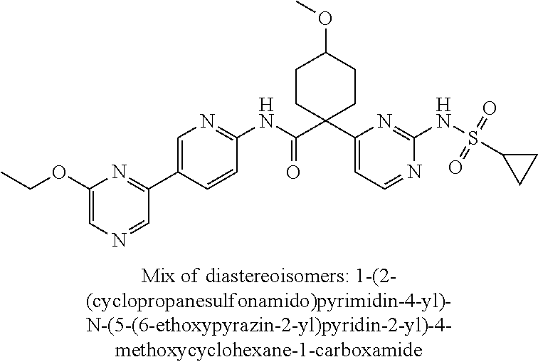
C1(NC(=O)C2(C3=CC=NC(NS(=O)(=O)C4CC4)=N3)CCC(OC)CC2)=NC=C(C2=NC(OCC)=CN=C2)C=C1
